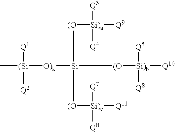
[O)k]([Si]([(O][Si)b]([Q10])([Q5])[Q8])([(O][Si)a]([Q9])([Q4])[Q3])[(O][Si)c]([Q11])([Q8])[Q7])[(Si]([Q1])([Q2])C
